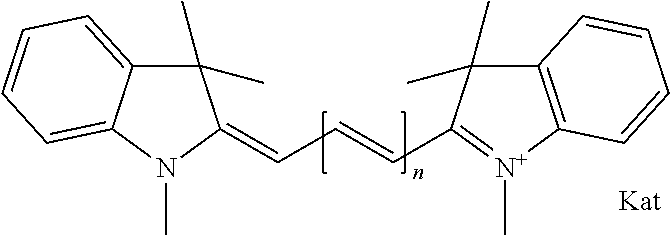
C1(C)(C)C2=CC=CC=C2N(C)C1=CC=CC1=[N+](C)C2=C(C1(C)C)C=CC=C2
